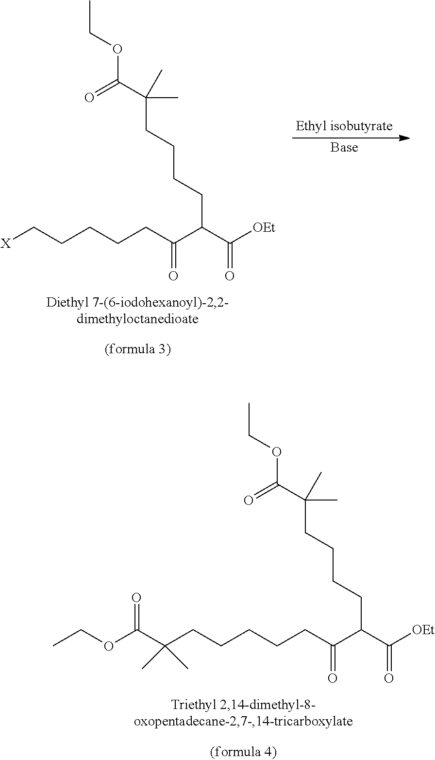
CCOC(C(CCCCC(C(=O)[OEt])C(=O)CCCCCC(C(OCC)=O)(C)C)(C)C)=O.CCOC(C(CCCCC(C(=O)[OEt])C(=O)CCCCC[X])(C)C)=O.[Ethyl isobutyrate].[Base]
